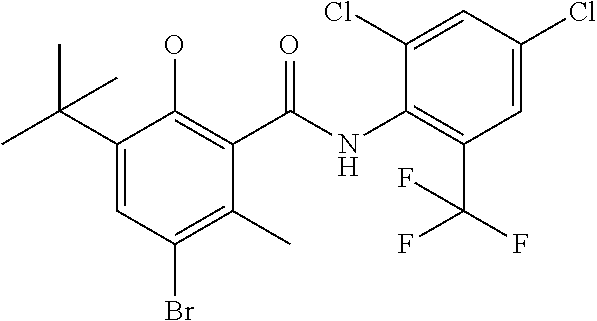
C1(C(C)(C)C)=CC(Br)=C(C)C(C(NC2=C(C(F)(F)F)C=C(Cl)C=C2Cl)=O)=C1O
